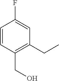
C1=CC(CO)=C(CC)C=C1F
